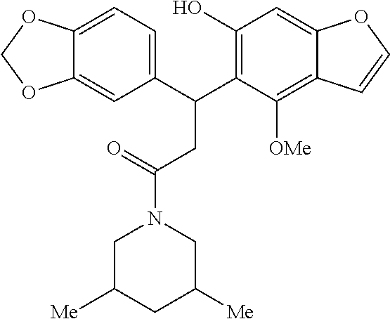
C1C([Me])CC([Me])CN1C(=O)CC(C1=C(O)C=C2C(=C1[OMe])C=CO2)C1=CC=C2C(=C1)OCO2
